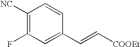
C1([NC])=C(F)C=C(C=C[COOEt])C=C1
